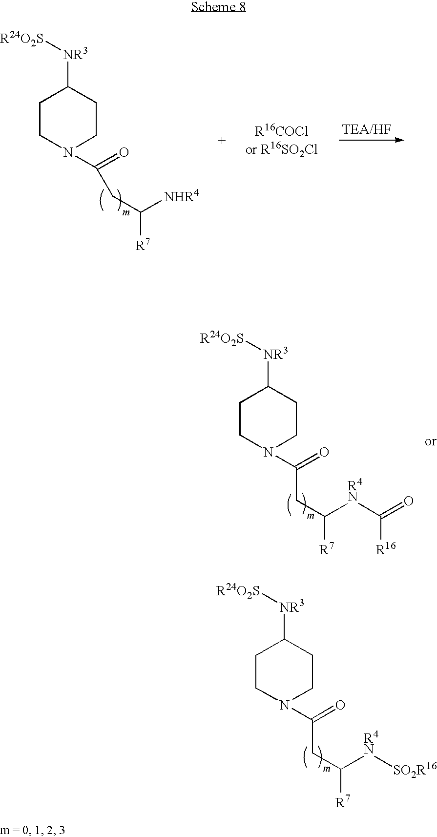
C1CN(C(=O)CC([NHR4])[R7])CCC1[NR3][R24O2S].C1CN(C(=O)CC([R4N]C(=O)[R16])[R7])CCC1[NR3][R24O2S].C1CN(C(=O)CC([R4N][SO2R16])[R7])CCC1[NR3][R24O2S]
